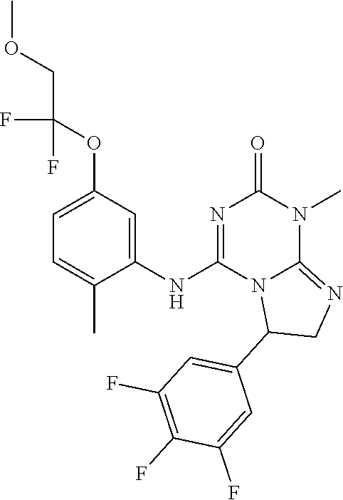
C1=C(OC(COC)(F)F)C=C(NC2=NC(=O)N(C)C3=NCC(C4=CC(F)=C(F)C(F)=C4)N23)C(C)=C1
